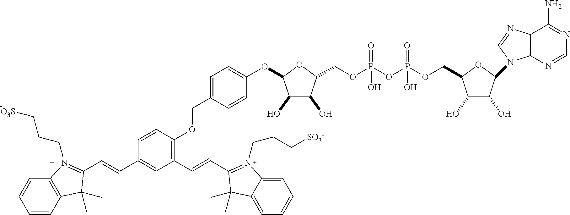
C1(O)C(O)C(COP(OP(OCC2C(O)C(O)C(N3C4=C(N=C3)C(N)=NC=N4)O2)(=O)O)(O)=O)OC1OC1=CC=C(COC2=C(C=CC3=N(CCC[SO3-])C4=CC=CC=C4C3(C)C)C=C(C=CC3=N(CCC[O3S])C4=C(C=CC=C4)C3(C)C)C=C2)C=C1
